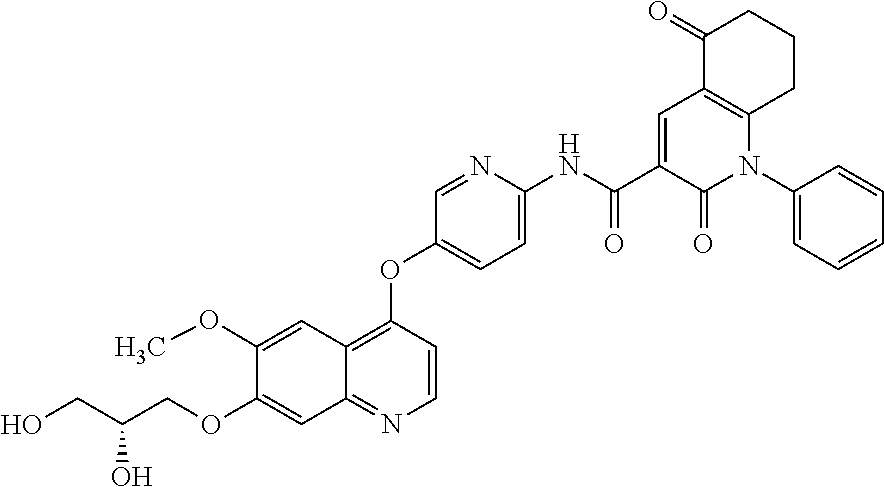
C1(OCC(CO)O)=CC2=NC=CC(OC3=CC=C(NC(C4=CC5=C(N(C6=CC=CC=C6)C4=O)CCCC5=O)=O)N=C3)=C2C=C1OC
